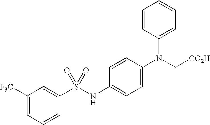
N(C1=CC=C(N(C[CO2H])C2=CC=CC=C2)C=C1)S(C1=CC([F3C])=CC=C1)(=O)=O
